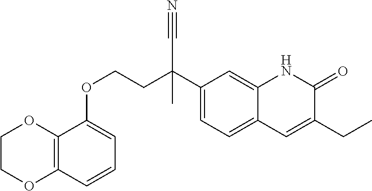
CC(C#N)(C1=CC=C2C(=C1)NC(=O)C(CC)=C2)CCOC1=CC=CC2=C1OCCO2
